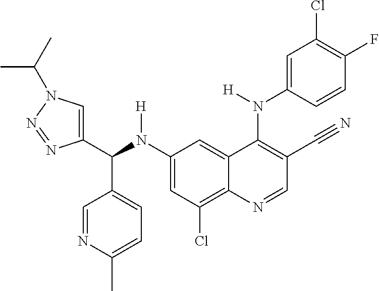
C1(N(C(C2=CN(C(C)C)N=N2)C2=CC=C(C)N=C2)[H])=CC(Cl)=C2C(=C1)C(N(C1=CC(Cl)=C(F)C=C1)[H])=C(C#N)C=N2
